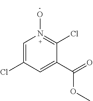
C1=C(Cl)C=C(C(=O)OC)C(Cl)=N1O
